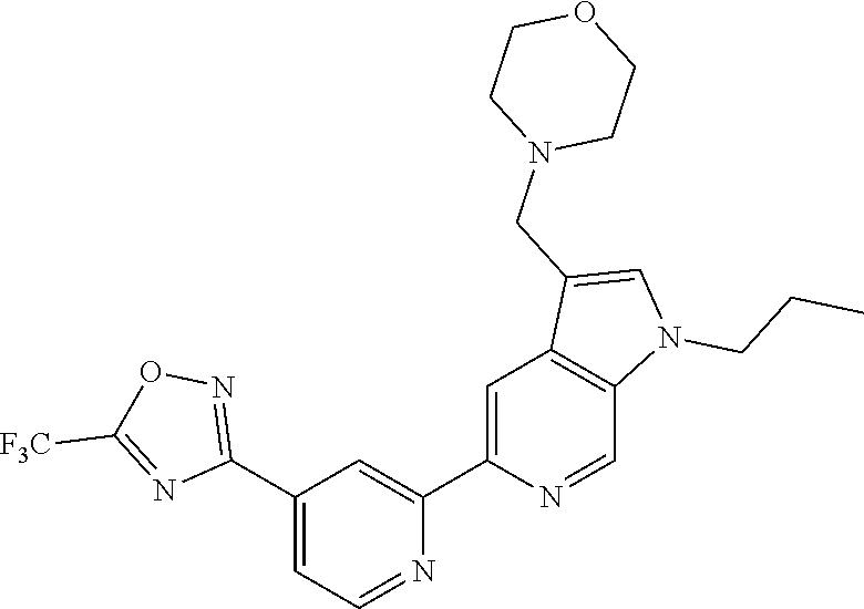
N1=CC=C(C2=NOC([F3C])=N2)C=C1C1=CC2=C(C=N1)N(CCC)C=C2CN1CCOCC1
